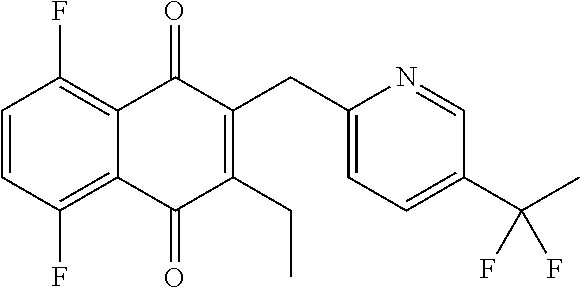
C1=CC(F)=C2C(=C1F)C(=O)C(CC1=CC=C(C(F)(F)C)C=N1)=C(CC)C2=O
